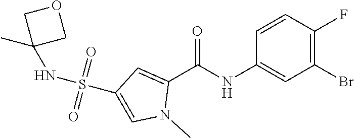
N(S(=O)(=O)C1=CN(C)C(C(NC2=CC(Br)=C(F)C=C2)=O)=C1)C1(C)COC1
